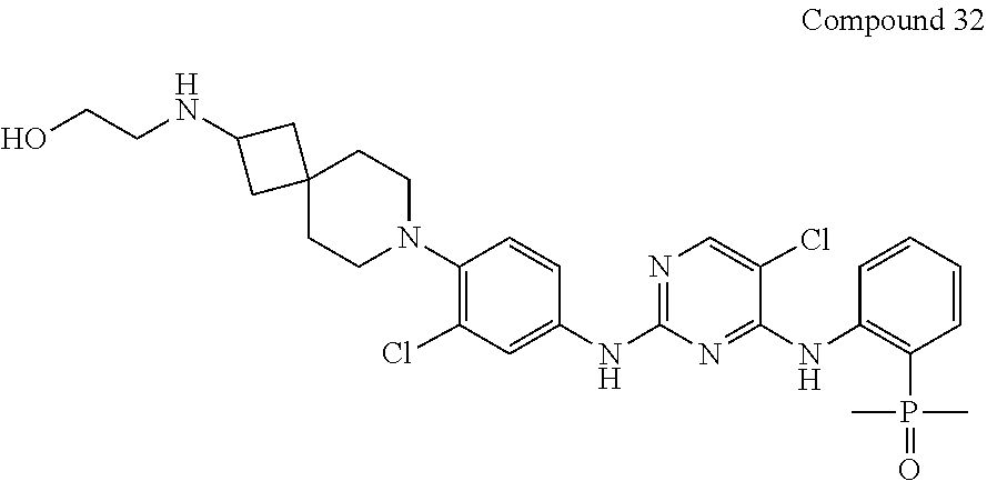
N1(C2=C(Cl)C=C(NC3=NC=C(Cl)C(NC4=C(P(=O)(C)C)C=CC=C4)=N3)C=C2)CCC2(CC1)CC(NCCO)C2
